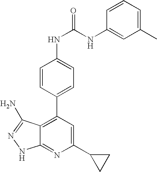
C1=CC(C2=C3C(=NC(C4CC4)=C2)NN=C3N)=CC=C1NC(=O)NC1=CC(C)=CC=C1
